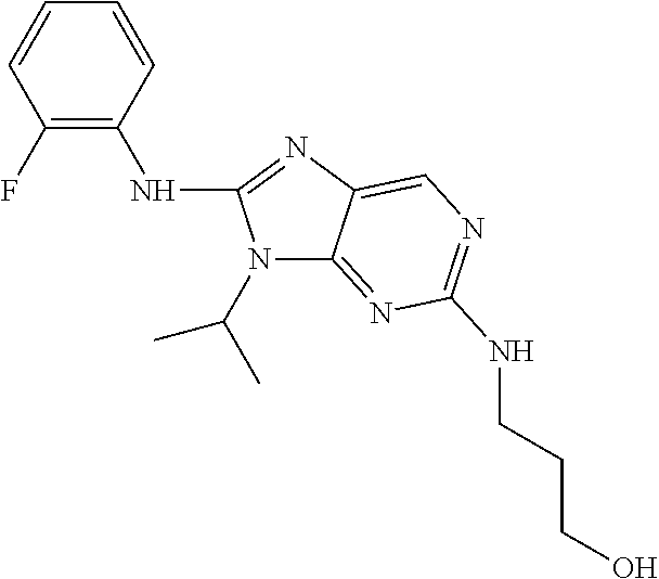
C1(F)=C(NC2=NC3=CN=C(NCCCO)N=C3N2C(C)C)C=CC=C1
